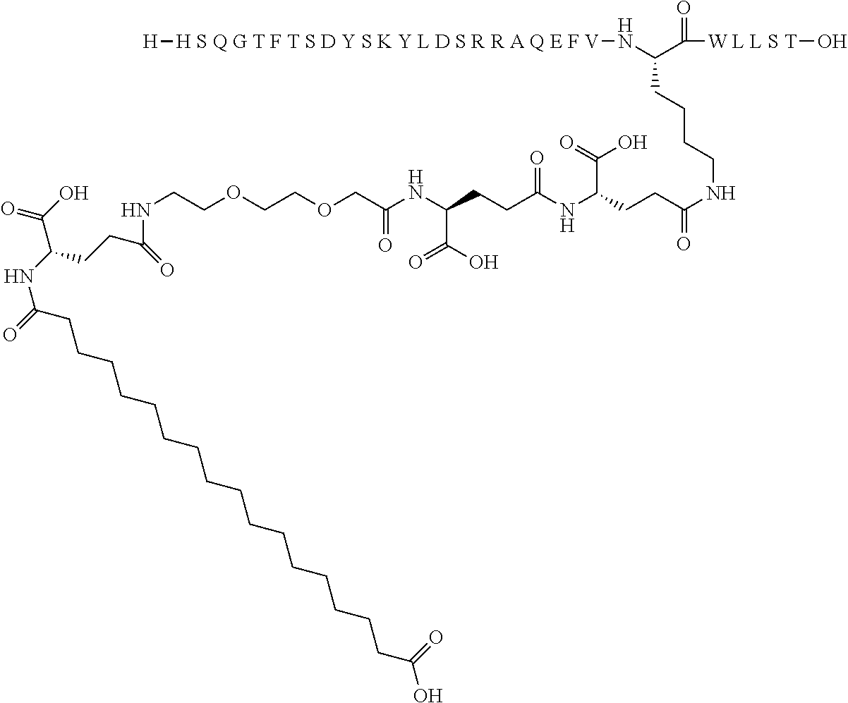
N(C(CCC(NCCCCC(N[H S Q G T F T S D Y S K Y L D S R R A Q E F V][H])C([W L L S T]O)=O)=O)C(=O)O)C(CCC(NC(COCCOCCNC(=O)CCC(NC(CCCCCCCCCCCCCCCCC(O)=O)=O)C(=O)O)=O)C(O)=O)=O
